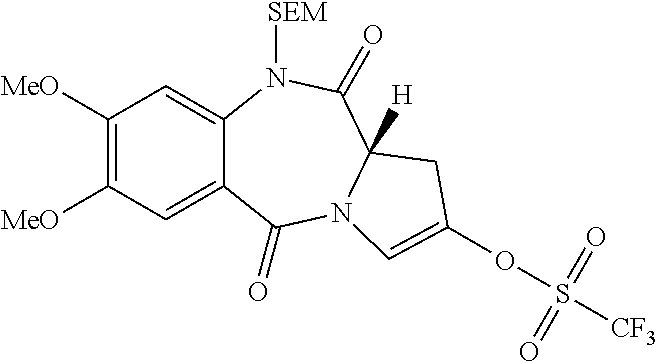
C1([MeO])=C([MeO])C=C2C(=C1)N([SEM])C(=O)C1([H])N(C2=O)C=C(OS(=O)(=O)[CF3])C1
